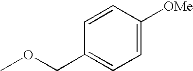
C1=C([OMe])C=CC(COC)=C1
